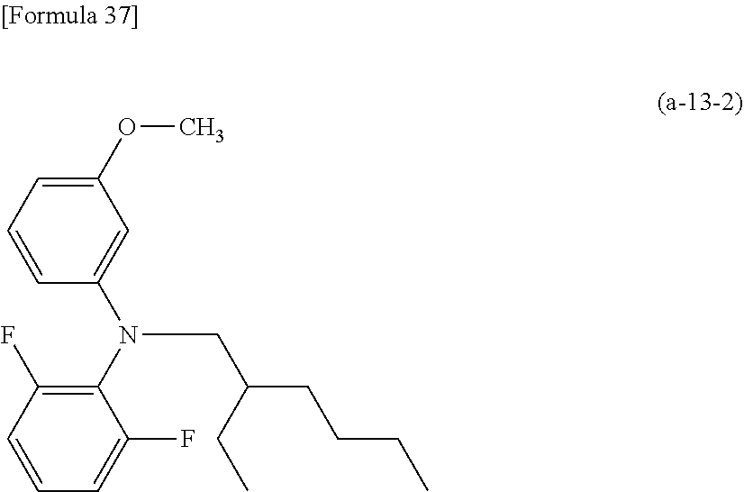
C1(OC)=CC=CC(N(CC(CCCC)CC)C2=C(F)C=CC=C2F)=C1
